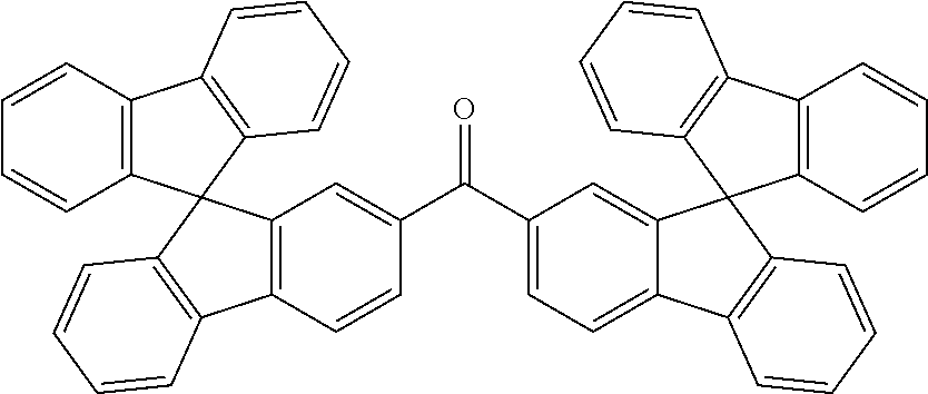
O=C(C1=CC=C2C(=C1)C1(C3=C2C=CC=C3)C2=C(C=CC=C2)C2=C1C=CC=C2)C1=CC2=C(C=C1)C1=C(C=CC=C1)C21C2=C(C=CC=C2)C2=C1C=CC=C2
